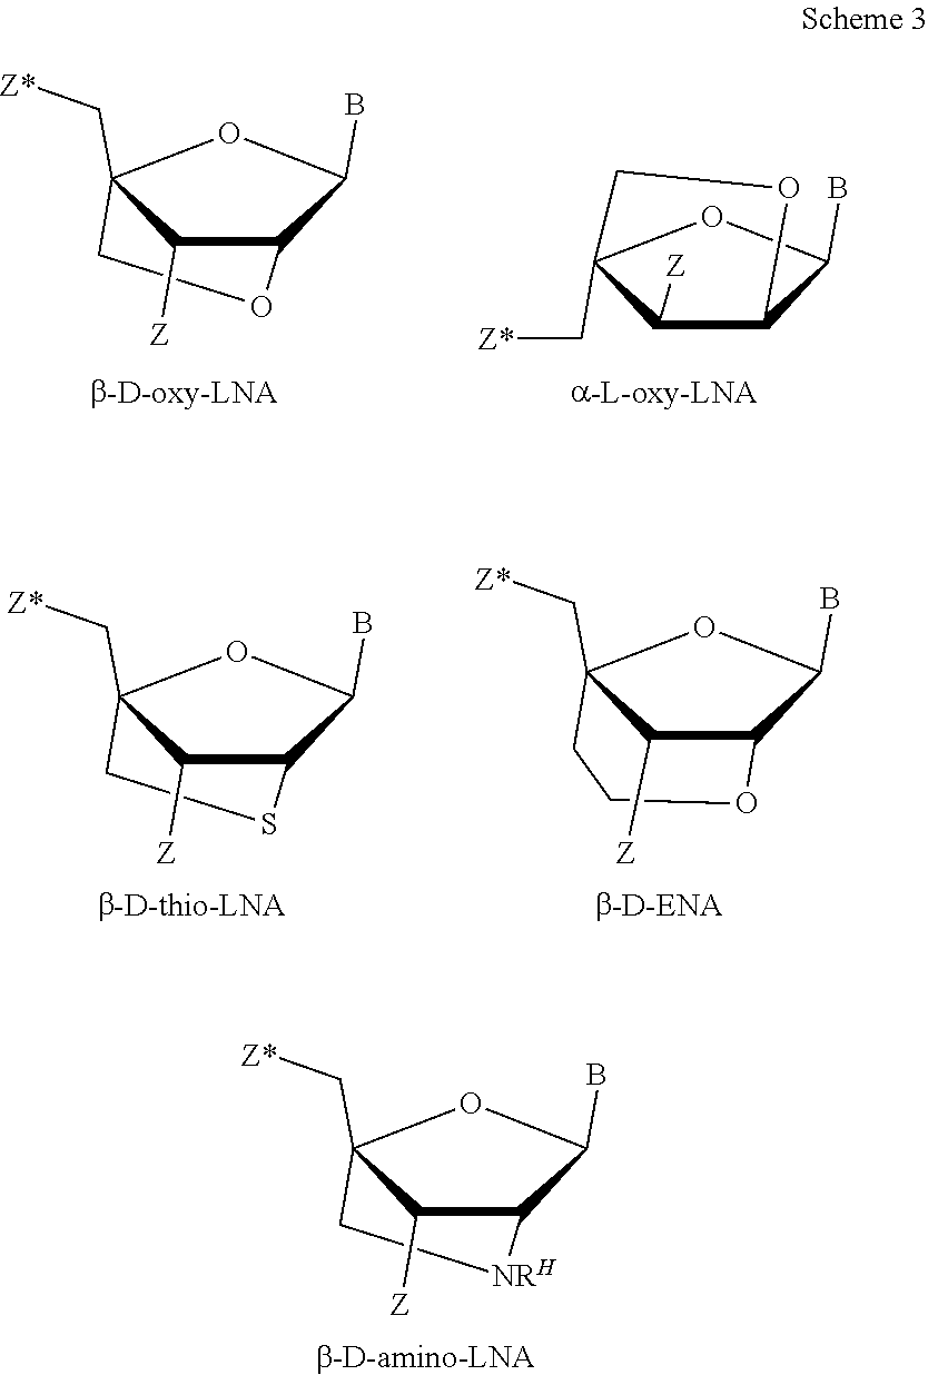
BC1C2OCC(C[Z*])(O1)C2[Z].BC1C2C([Z])C(C[Z*])(CO2)O1.BC1C2SCC(C[Z*])(O1)C2[Z].BC1C2OCCC(C[Z*])(O1)C2[Z].BC1C2[NRH]CC(C[Z*])(O1)C2[Z]
